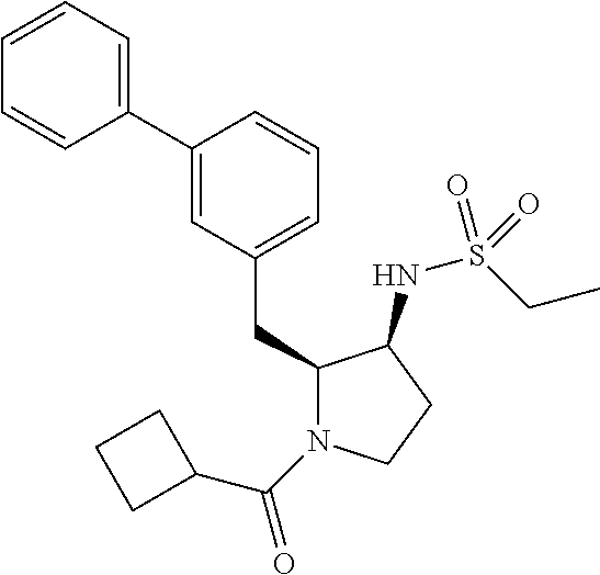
C1(CC2=CC=CC(C3=CC=CC=C3)=C2)N(C(=O)C2CCC2)CCC1NS(CC)(=O)=O
